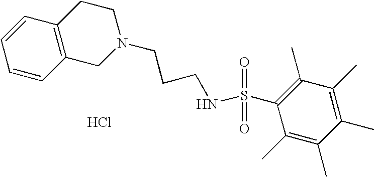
Cl.C1=CC2=C(C=C1)CCN(CCCNS(C1=C(C)C(C)=C(C)C(C)=C1C)(=O)=O)C2
